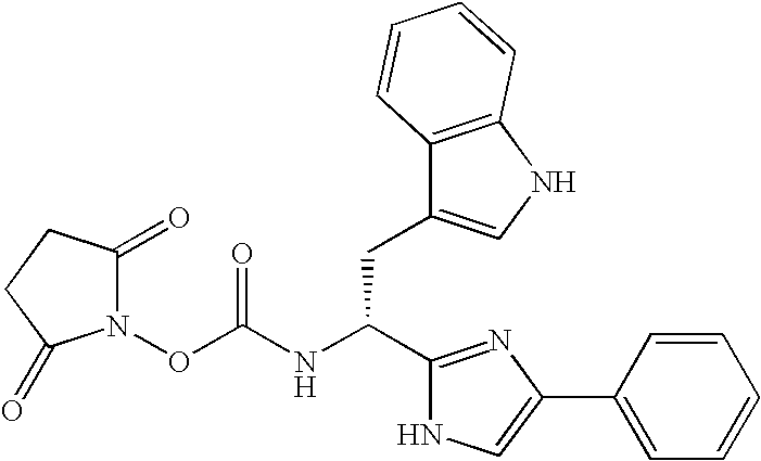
N1(OC(NC(C2=NC(C3=CC=CC=C3)=CN2)CC2=CNC3=C2C=CC=C3)=O)C(=O)CCC1=O
